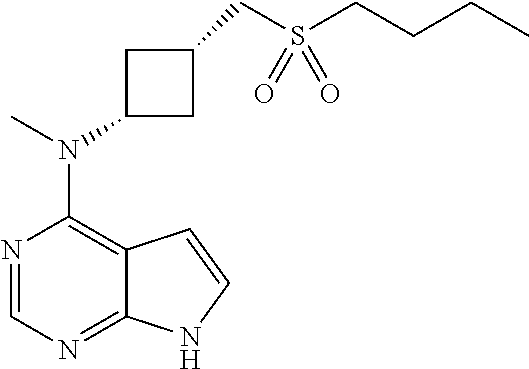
N1=CN=C2C(=C1N(C)C1CC(CS(CCCC)(=O)=O)C1)C=CN2
